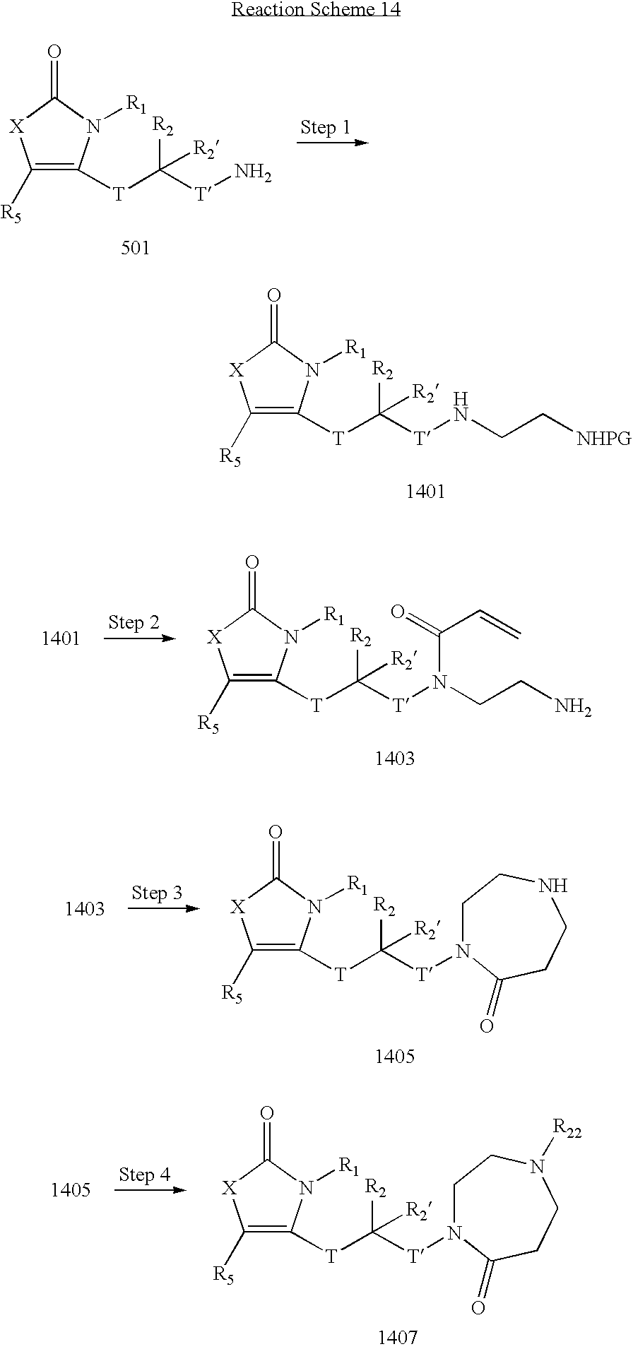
C1([R5])=C([T]C([T]N)([R2])[R2])N([R1])C(=O)[X]1.C1([R5])=C([T]C([T]NCC[NHPG])([R2])[R2])N([R1])C(=O)[X]1.C1([R5])=C([T]C([T]N(CCN)C(C=C)=O)([R2])[R2])N([R1])C(=O)[X]1.C1([R5])=C([T]C([T]N2CCNCCC2=O)([R2])[R2])N([R1])C(=O)[X]1.C1([R5])=C([T]C([T]N2CCN([R22])CCC2=O)([R2])[R2])N([R1])C(=O)[X]1
